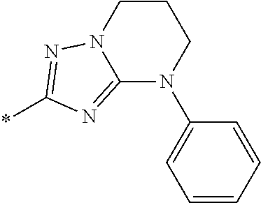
N1(C2=CC=CC=C2)CCCN2C1=NC(*)=N2
